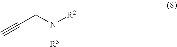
C#CCN([R2])[R3]
